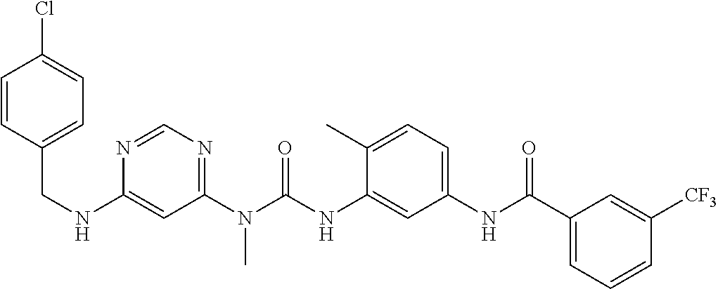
C1=CC(CNC2=CC(N(C(NC3=CC(NC(C4=CC=CC([CF3])=C4)=O)=CC=C3C)=O)C)=NC=N2)=CC=C1Cl
